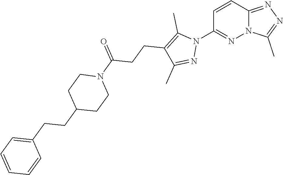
C1=CC2=NN=C(C)N2N=C1N1C(C)=C(CCC(N2CCC(CCC3=CC=CC=C3)CC2)=O)C(C)=N1
